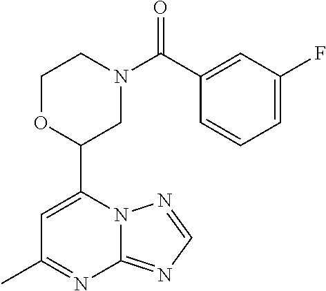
N12C(=NC=N1)N=C(C)C=C2C1CN(C(=O)C2=CC(F)=CC=C2)CCO1
